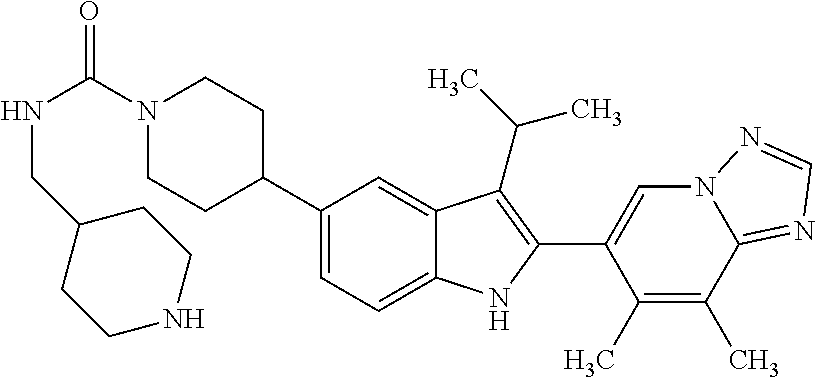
C(=O)(N1CCC(C2=CC=C3C(=C2)C(C(C)C)=C(C2=CN4C(=NC=N4)C(C)=C2C)N3)CC1)NCC1CCNCC1
